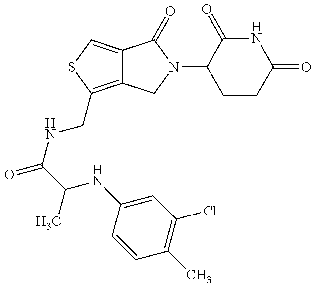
C12=C(CNC(C(NC3=CC(Cl)=C(C)C=C3)C)=O)SC=C1C(=O)N(C1CCC(=O)NC1=O)C2
